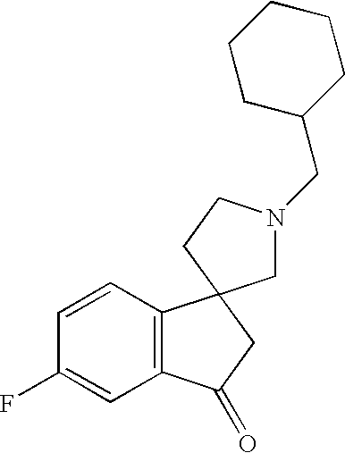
C12=C(C=CC(F)=C1)C1(CC2=O)CN(CC2CCCCC2)CC1
